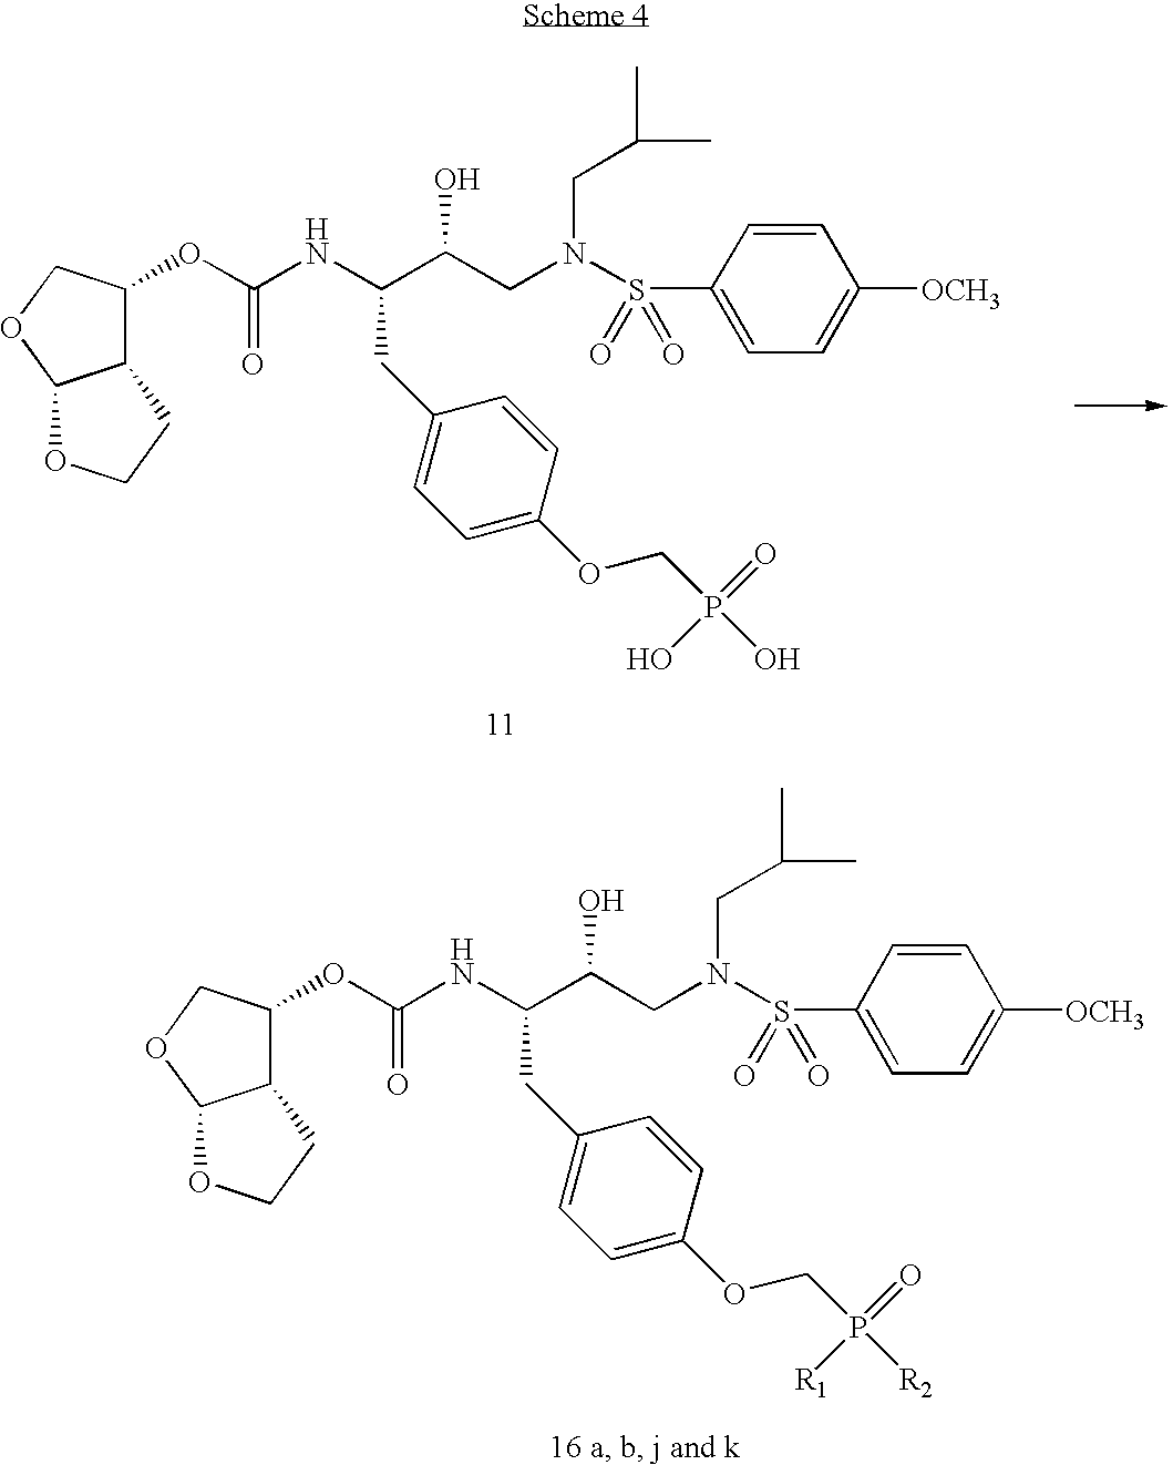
C12C(OC(NC(C(CN(S(C3=CC=C([OCH3])C=C3)(=O)=O)CC(C)C)O)CC3=CC=C(OCP(=O)(O)O)C=C3)=O)COC1OCC2.C12C(OC(NC(C(CN(S(C3=CC=C([OCH3])C=C3)(=O)=O)CC(C)C)O)CC3=CC=C(OCP(=O)([R1])[R2])C=C3)=O)COC1OCC2
